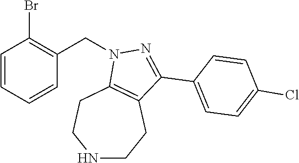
N1CCC2=C(CC1)N(CC1=C(Br)C=CC=C1)N=C2C1=CC=C(Cl)C=C1
